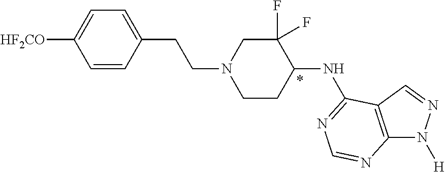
C1=CC(CCN2CCC(NC3=NC=NC4=C3C=NN4[H])C(F)(F)C2)=CC=C1[HF2CO]
